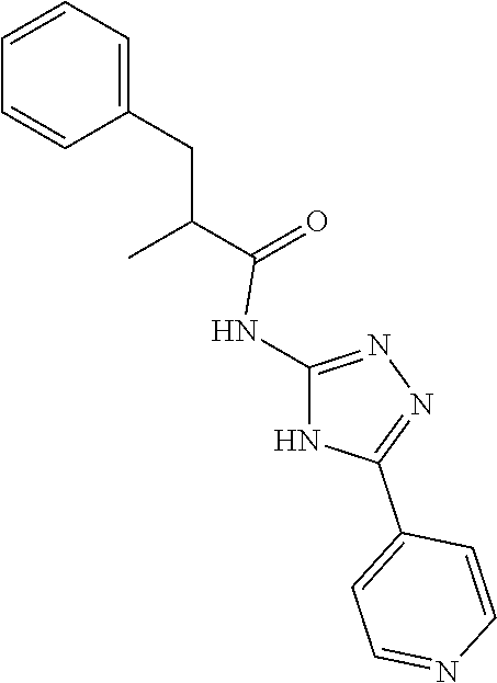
C1=C(CC(C(=O)NC2=NN=C(C3=CC=NC=C3)N2)C)C=CC=C1
